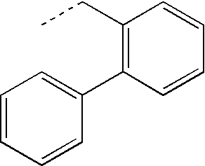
C1=CC=CC(C2=C(CC)C=CC=C2)=C1
